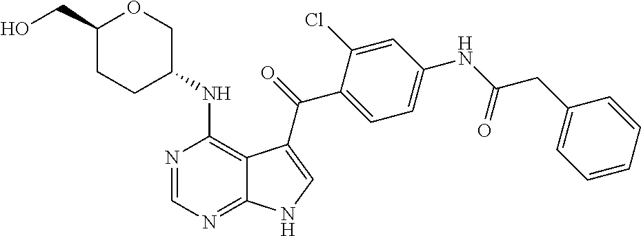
C1(NC(CC2=CC=CC=C2)=O)=CC=C(C(=O)C2=CNC3=NC=NC(NC4COC(CO)CC4)=C32)C(Cl)=C1
